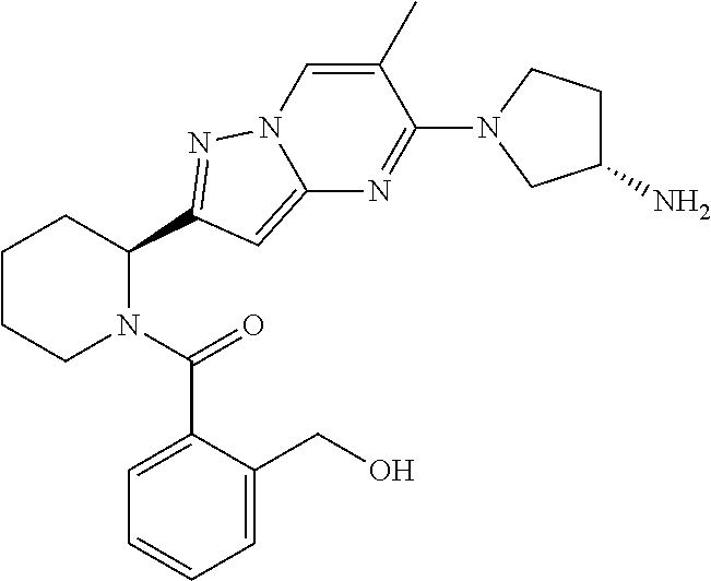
C1CCN(C(=O)C2=CC=CC=C2CO)C(C2=NN3C=C(C)C(N4CC(N)CC4)=NC3=C2)C1
